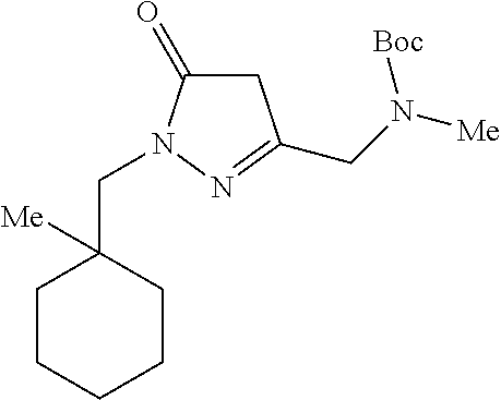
C1C(=O)N(CC2([Me])CCCCC2)N=C1CN([Me])[Boc]
